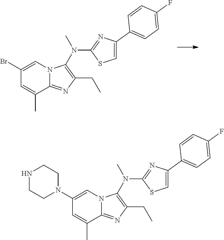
C1(Br)=CN2C(=NC(CC)=C2N(C2=NC(C3=CC=C(F)C=C3)=CS2)C)C(C)=C1.C1(N2CCNCC2)=CN2C(=NC(CC)=C2N(C2=NC(C3=CC=C(F)C=C3)=CS2)C)C(C)=C1
